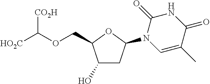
[HO2C]C(OCC1C(O)CC(N2C=C(C)C(=O)NC2=O)O1)[CO2H]
